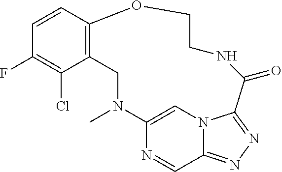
C1=CC2=C(C(Cl)=C1F)CN(C)C1=CN3C(=NN=C3C(=O)NCCO2)C=N1
